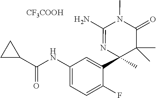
[CF3COOH].C1(NC(=O)C2CC2)=CC=C(F)C(C2(C)C(C)(C)C(=O)N(C)C(N)=N2)=C1
